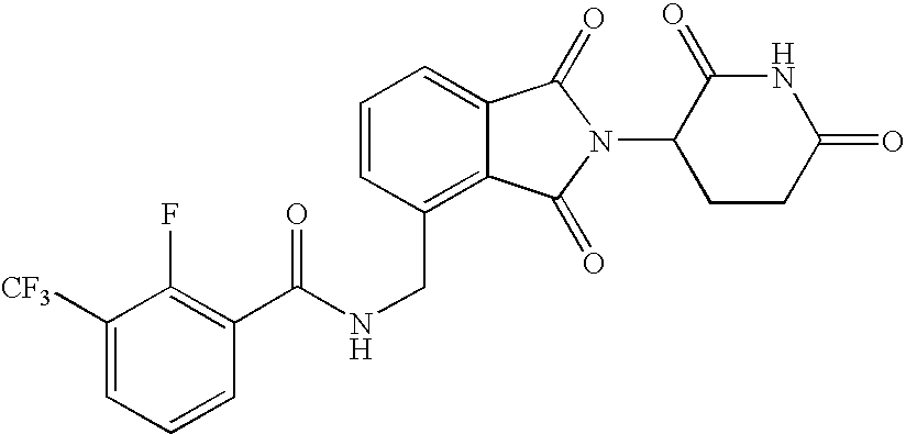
C(C1=C2C(=CC=C1)C(=O)N(C1CCC(=O)NC1=O)C2=O)NC(C1=C(F)C([CF3])=CC=C1)=O
